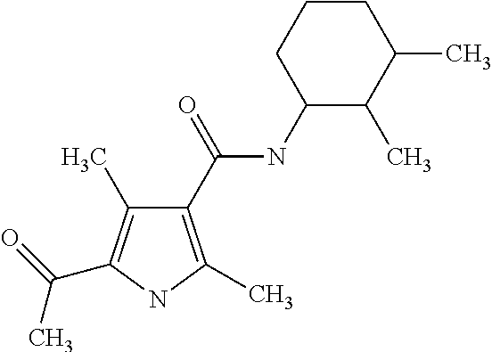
C1(C(=O)NC2C(C)C(C)CCC2)=C(C)NC(C(=O)C)=C1C
